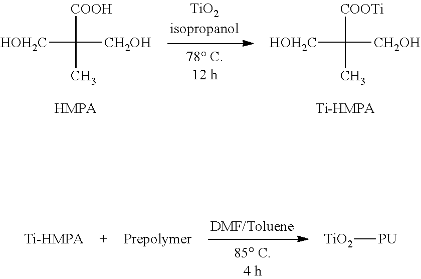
[HOH2C]C([COOH])([CH2OH])C.[HOH2C]C([COOTi])([CH2OH])C.[TiO2][PU]
